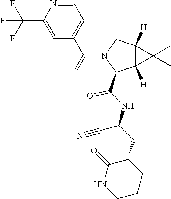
C1(C(=O)NC(C#N)CC2CCCNC2=O)N(C(=O)C2=CC=NC(C(F)(F)F)=C2)CC2([H])C1([H])C2(C)C
